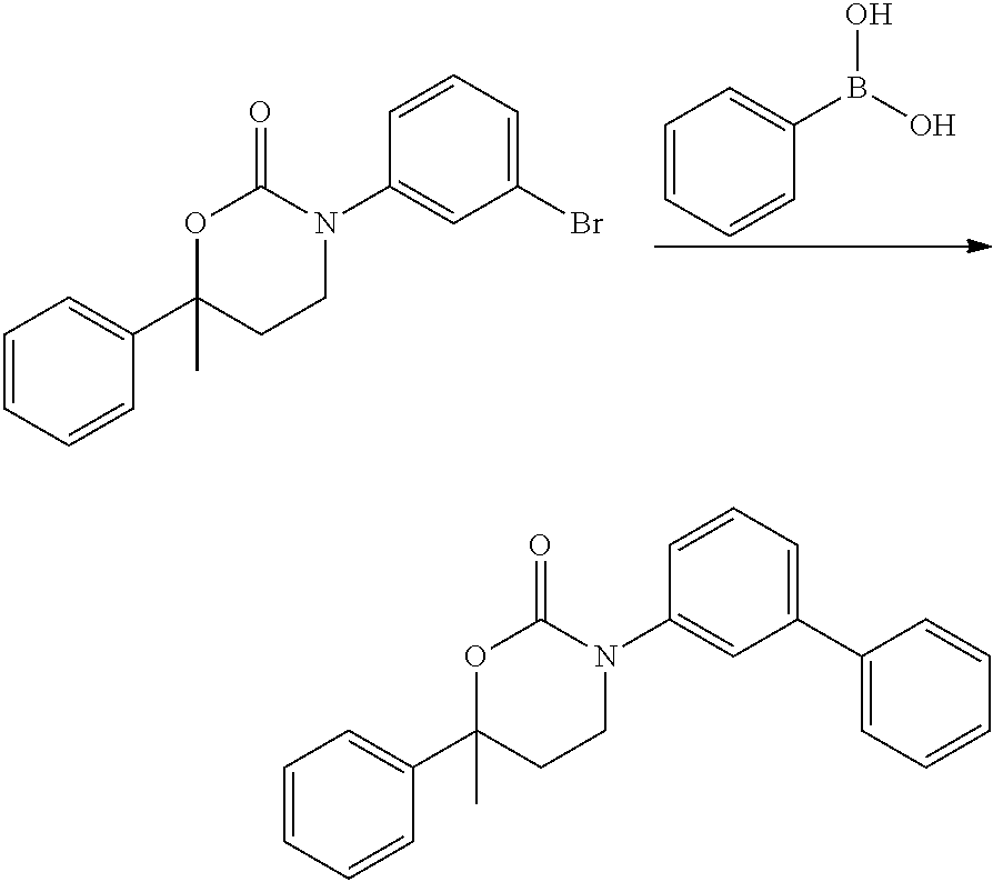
C1=CC=CC(C2(C)CCN(C3=CC(Br)=CC=C3)C(=O)O2)=C1.C1=CC=CC(B(O)O)=C1.C1=CC=CC(C2(C)CCN(C3=CC(C4=CC=CC=C4)=CC=C3)C(=O)O2)=C1
